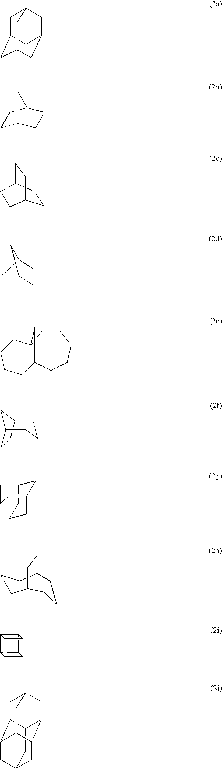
C12CC(CC1)C2.C12C3C4C5C(C14)C2C53.C12CC3CC4C1CC1CC2C(C3)C4C1.C1C2CC3CC(CC1C3)C2.C1C2CCC(C1)C2.C1CC2CCC1CC2.C1CC2CCCCC(CCC1)C2.C12CCCC(CC1)C2.C1C2CCCC1CCC2.C1C2CCC(CC1)CCC2
